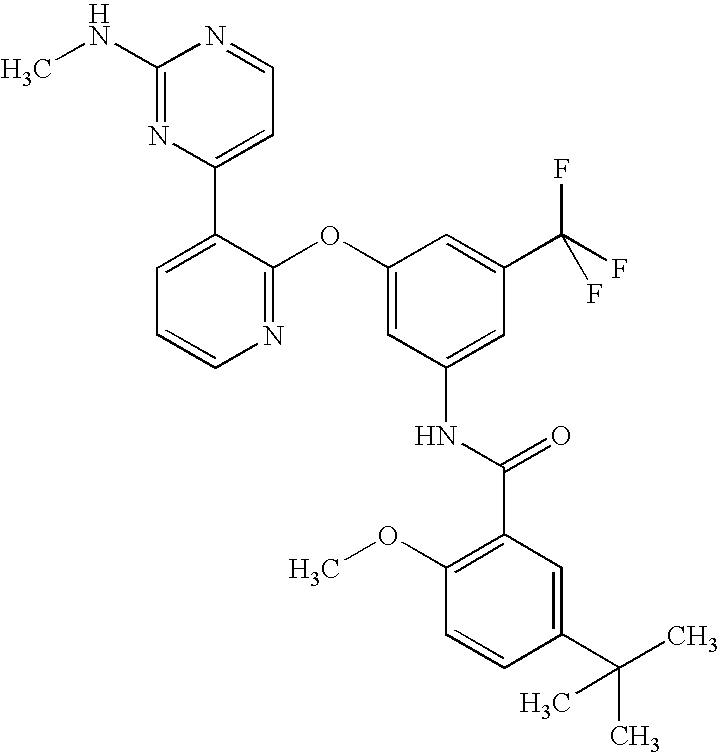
C1(NC)=NC(C2=CC=CN=C2OC2=CC(NC(C3=C(OC)C=CC(C(C)(C)C)=C3)=O)=CC(C(F)(F)F)=C2)=CC=N1
